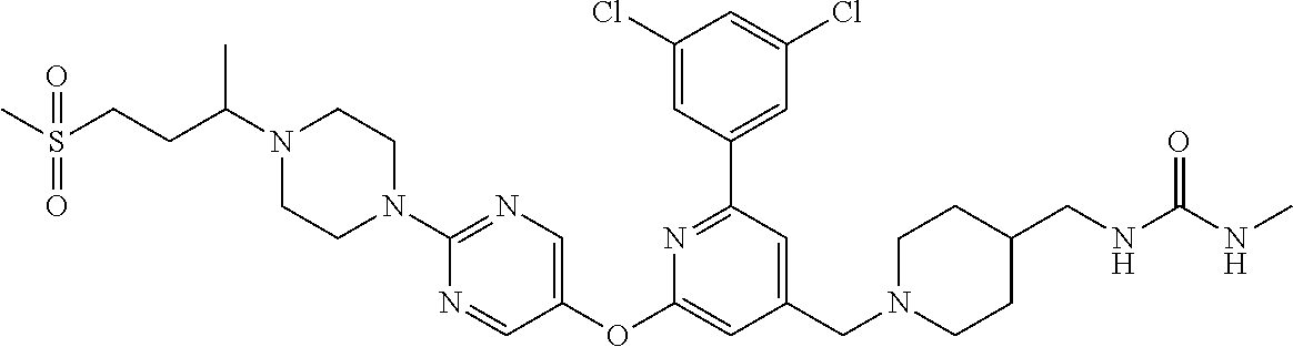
N1(C(CCS(C)(=O)=O)C)CCN(C2=NC=C(OC3=CC(CN4CCC(CNC(NC)=O)CC4)=CC(C4=CC(Cl)=CC(Cl)=C4)=N3)C=N2)CC1
